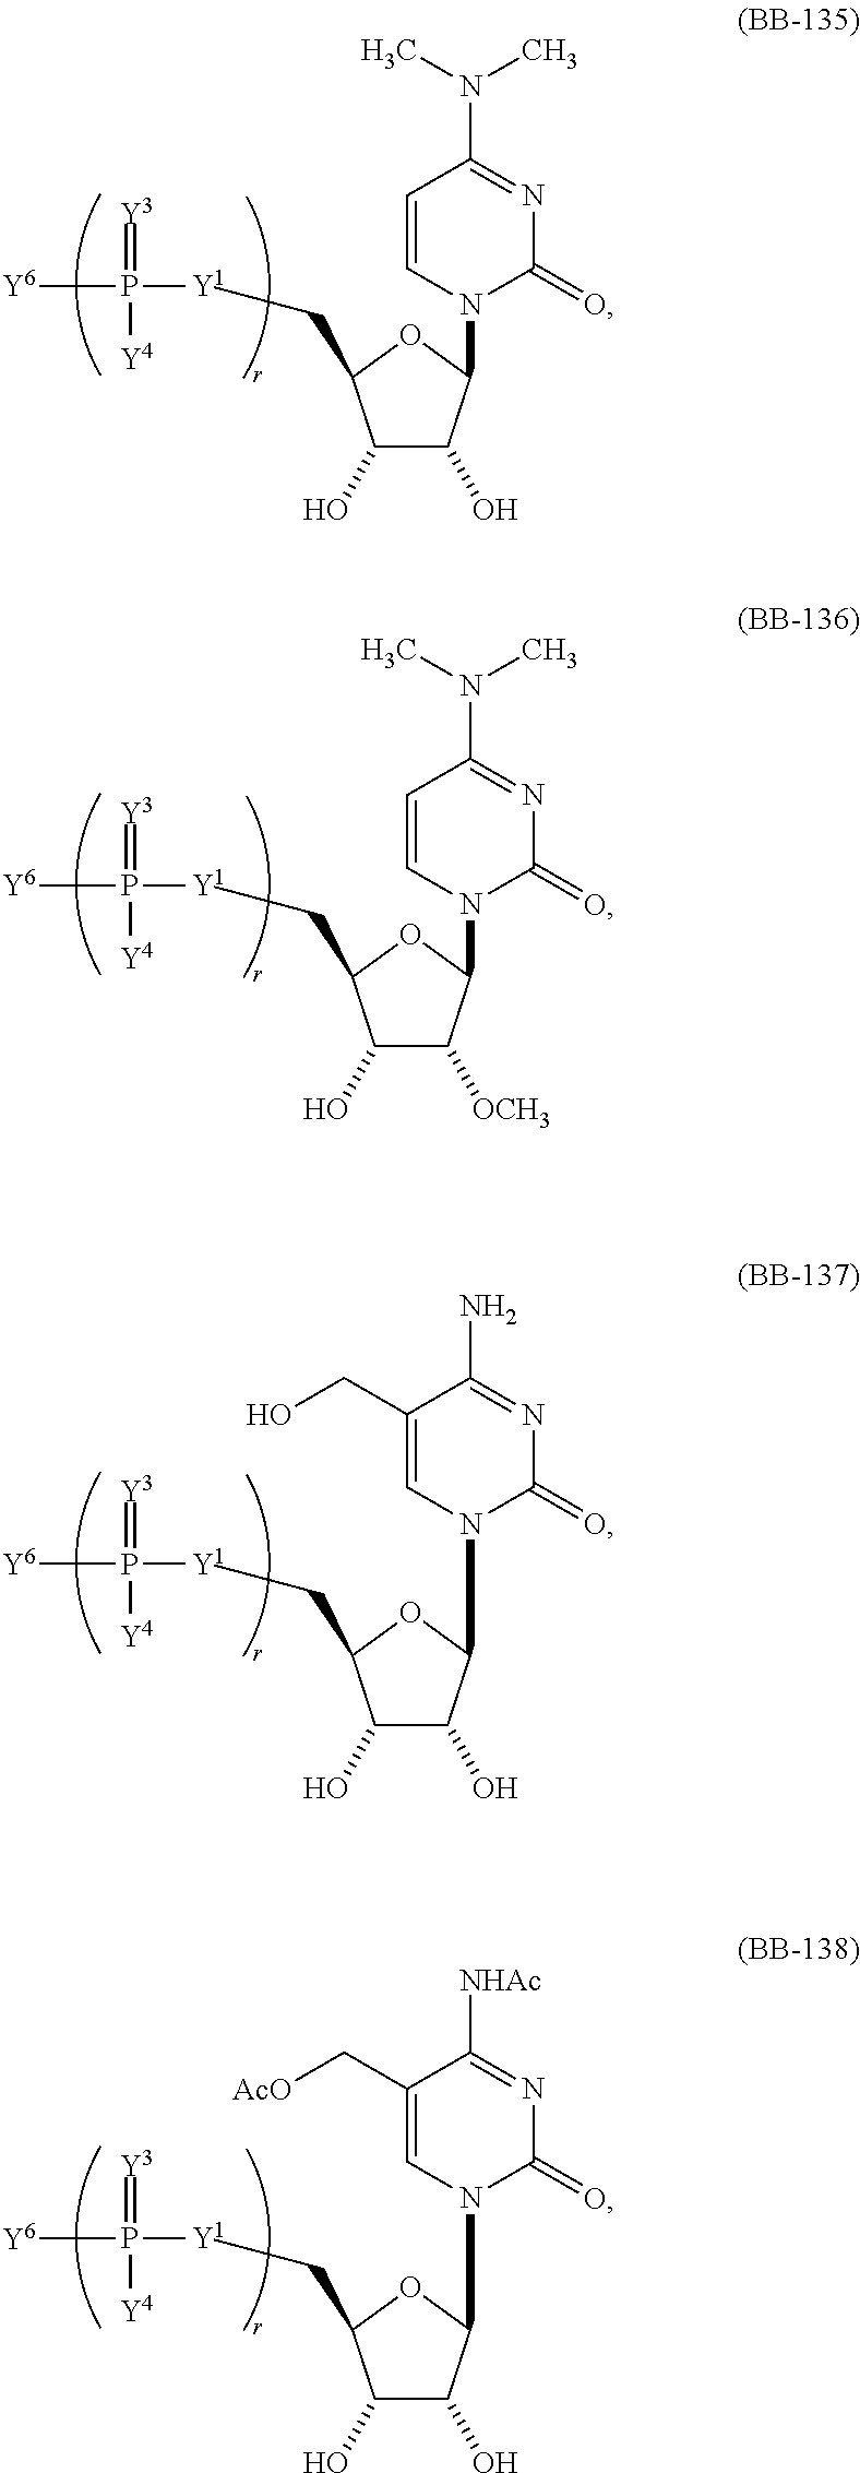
C1(O)C(O)C(N2C(=O)N=C(N(C)C)C=C2)OC1C[Y1]P([Y6])(=[Y3])[Y4].C1(O)C([OCH3])C(N2C(=O)N=C(N(C)C)C=C2)OC1C[Y1]P([Y6])(=[Y3])[Y4].C1(O)C(O)C(N2C(=O)N=C(N)C(CO)=C2)OC1C[Y1]P([Y6])(=[Y3])[Y4].C1(O)C(O)C(N2C(=O)N=C([NHAc])C(C[AcO])=C2)OC1C[Y1]P([Y6])(=[Y3])[Y4]
